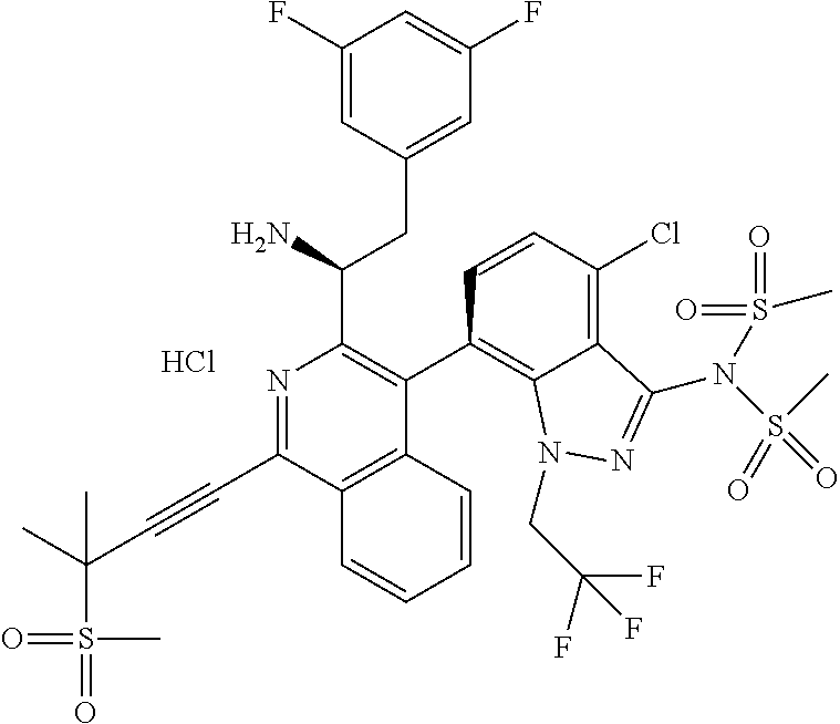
Cl.C1(F)=CC(CC(N)C2=C(C3=C4C(=C(Cl)C=C3)C(N(S(C)(=O)=O)S(=O)(=O)C)=NN4CC(F)(F)F)C3=C(C(C#CC(S(=O)(=O)C)(C)C)=N2)C=CC=C3)=CC(F)=C1
